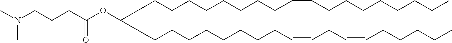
C(CCCCCCCC=CCCCCCCCC)C(CCCCCCCCC=CCC=CCCCCC)OC(CCCN(C)C)=O
